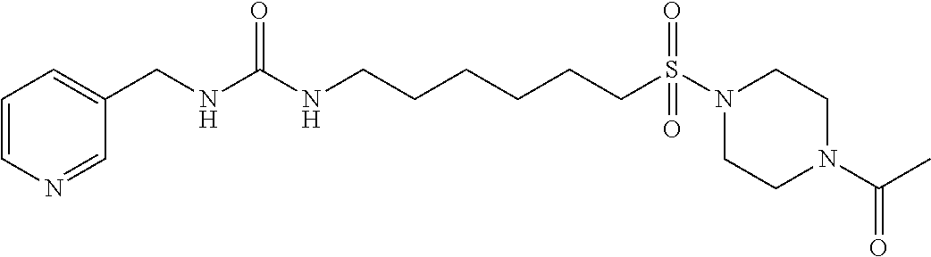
C1(CNC(NCCCCCCS(N2CCN(C(C)=O)CC2)(=O)=O)=O)=CC=CN=C1
